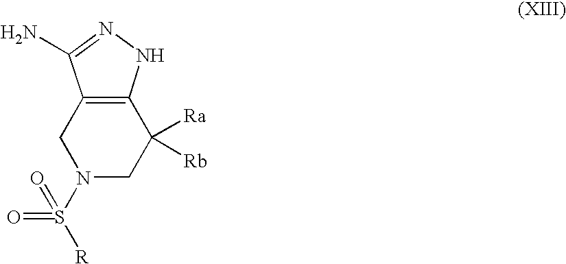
C12=C(NN=C1N)C([Ra])([Rb])CN(S([R])(=O)=O)C2
